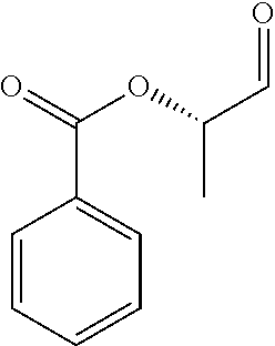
C1=CC=CC=C1C(=O)OC(C=O)C
